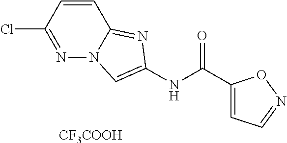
[CF3COOH].C1(Cl)=NN2C(=NC(NC(C3=CC=NO3)=O)=C2)C=C1
